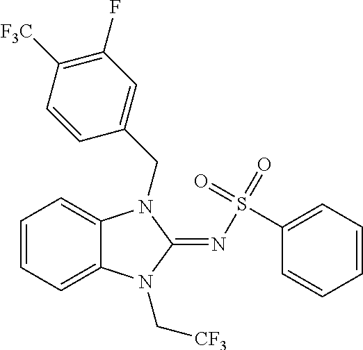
C1=CC=C2C(=C1)N(CC1=CC(F)=C([F3C])C=C1)C(=NS(=O)(C1=CC=CC=C1)=O)N2C[CF3]
